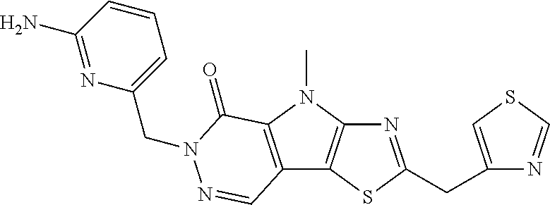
N1=C(CC2=CSC=N2)SC2=C1N(C)C1=C2C=NN(CC2=CC=CC(N)=N2)C1=O
